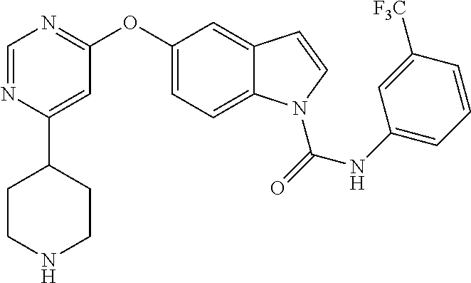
C1=NC(C2CCNCC2)=CC(OC2=CC=C3C(=C2)C=CN3C(NC2=CC=CC([F3C])=C2)=O)=N1
